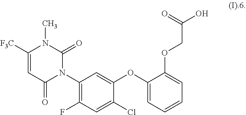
C1([F3C])=CC(=O)N(C2=C(F)C=C(Cl)C(OC3=CC=CC=C3OCC(O)=O)=C2)C(=O)N1C
